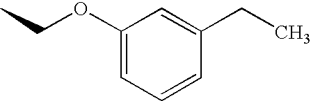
C1=C(CC)C=CC=C1OCC
